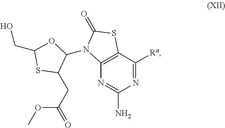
N1=C([Ra])C2=C(N=C1N)N(C1OC(CO)SC1CC(=O)OC)C(=O)S2
